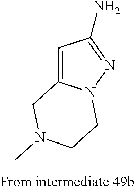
C1=C2N(N=C1N)CCN(C)C2
